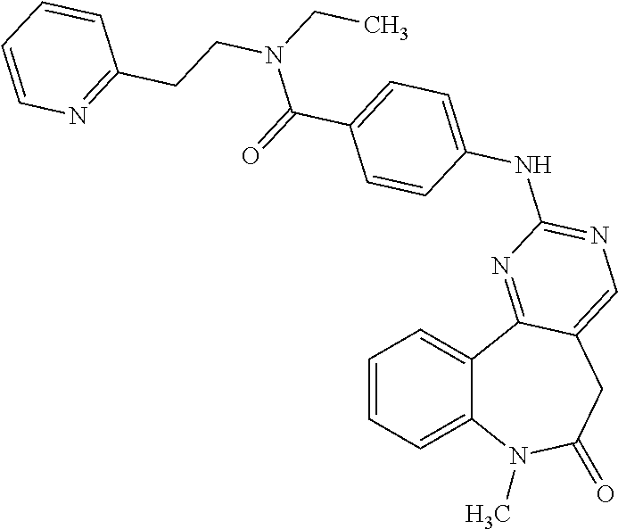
C1=CC=C2C(=C1)C1=NC(NC3=CC=C(C(=O)N(CC)CCC4=NC=CC=C4)C=C3)=NC=C1CC(=O)N2C
